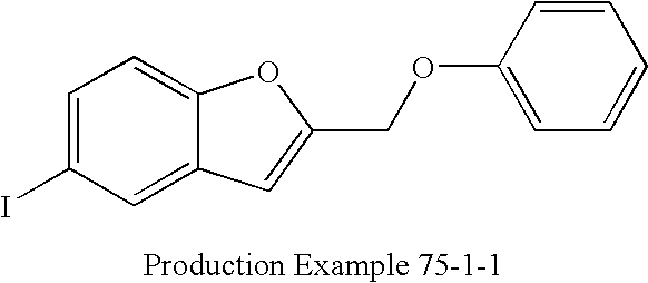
C1=C(I)C=C2C(=C1)OC(COC1=CC=CC=C1)=C2
